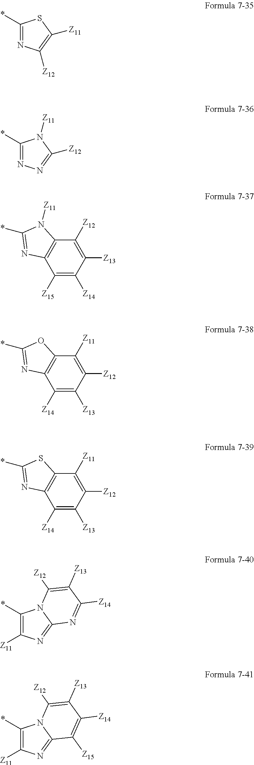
C1(*)=NC([Z12])=C([Z11])S1.C1(*)=NN=C([Z12])N1[Z11].C1([Z15])=C([Z14])C([Z13])=C([Z12])C2=C1N=C(*)N2[Z11].C1([Z14])=C([Z13])C([Z12])=C([Z11])C2=C1N=C(*)O2.C1([Z14])=C([Z13])C([Z12])=C([Z11])C2=C1N=C(*)S2.C1(*)=C([Z11])N=C2N1C([Z12])=C([Z13])C([Z14])=N2.C1(*)=C([Z11])N=C2N1C([Z12])=C([Z13])C([Z14])=C2[Z15]
